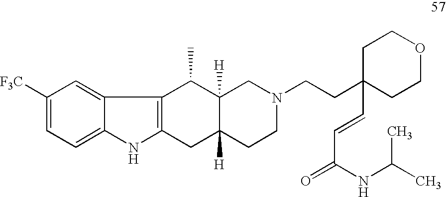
C1([F3C])=CC=C2C(=C1)C1=C(N2)CC2([H])C([H])(C1C)CN(CCC1(C=CC(=O)NC(C)C)CCOCC1)CC2
